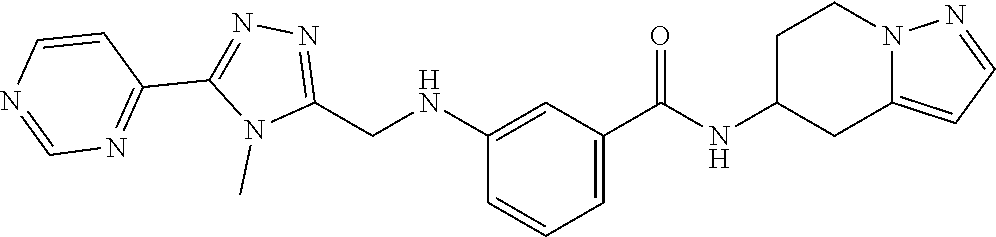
C1=CC(C2=NN=C(CNC3=CC(C(NC4CCN5C(=CC=N5)C4)=O)=CC=C3)N2C)=NC=N1
